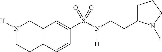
N1([H])CCC2=C(C1)C=C(S(N([H])CCC1CCCN1C)(=O)=O)C=C2
